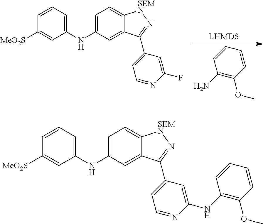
C1(N)=C(OC)C=CC=C1.C1(NC2=CC=C3C(=C2)C(C2=CC=NC(F)=C2)=N[SEMN]3)=CC=CC([MeO2S])=C1.C1(NC2=CC=C3C(=C2)C(C2=CC=NC(NC4=C(OC)C=CC=C4)=C2)=N[SEMN]3)=CC=CC([MeO2S])=C1
